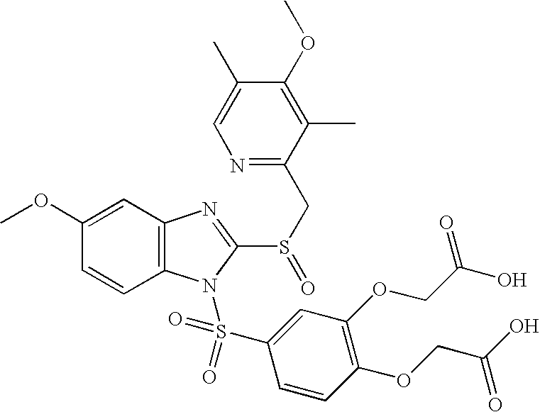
C1=CC(OC)=CC2=C1N(S(=O)(=O)C1=CC(OCC(O)=O)=C(OCC(O)=O)C=C1)C(S(=O)CC1=NC=C(C)C(OC)=C1C)=N2
